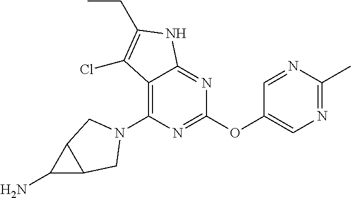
C1(N2CC3C(N)C3C2)=C2C(=NC(OC3=CN=C(C)N=C3)=N1)NC(CC)=C2Cl
